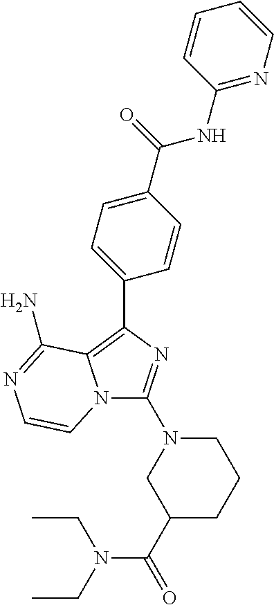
N12C(N3CC(C(=O)N(CC)CC)CCC3)=NC(C3=CC=C(C(=O)NC4=NC=CC=C4)C=C3)=C1C(N)=NC=C2
